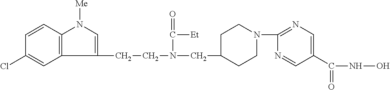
C12=C(C=CC(Cl)=C1)N([Me])C=C2CCN(CC1CCN(C2=NC=C(C(=O)NO)C=N2)CC1)C(=O)[Et]
